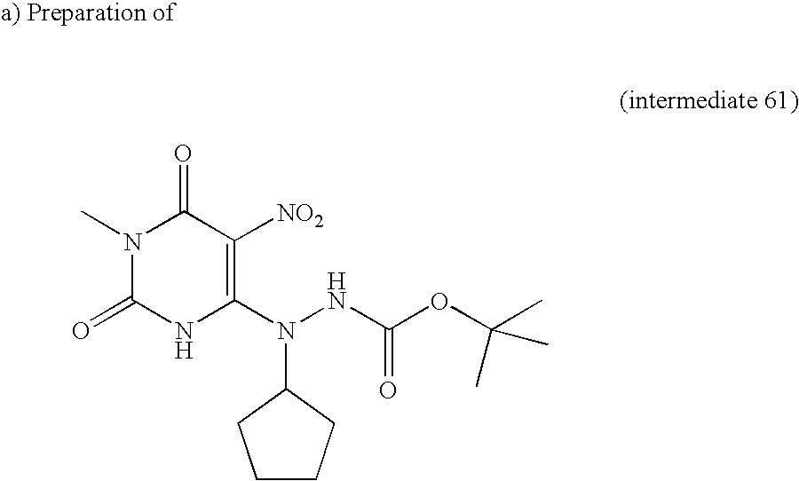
C1(=O)N(C)C(=O)NC(N(NC(=O)OC(C)(C)C)C2CCCC2)=C1[NO2]
